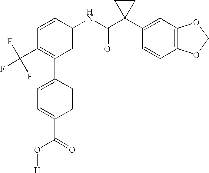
C1(NC(C2(C3=CC4=C(C=C3)OCO4)CC2)=O)=CC(C2=CC=C(C(O[H])=O)C=C2)=C(C(F)(F)F)C=C1
